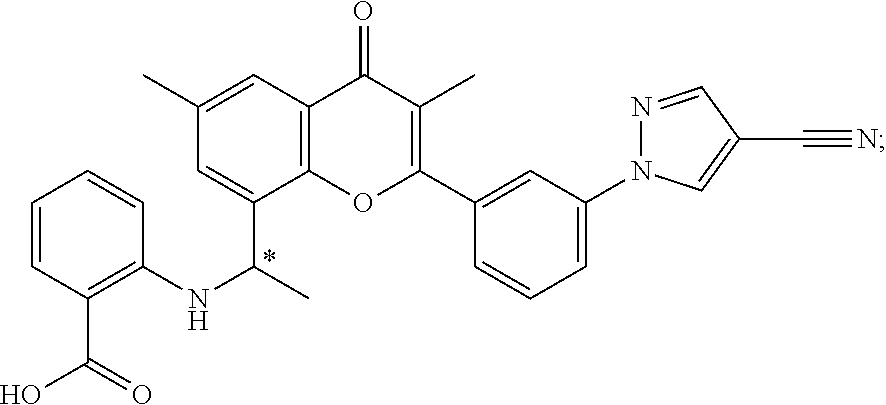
C1=CC(C(=O)O)=C(NC(C)C2=CC(C)=CC3=C2OC(C2=CC(N4N=CC(C#N)=C4)=CC=C2)=C(C)C3=O)C=C1
